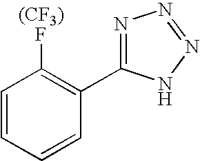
C1=CC=CC(C2=NN=NN2)=C1[(CF3)F]
